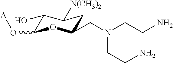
C1(O)C(O[A])OC(CN(CCN)CCN)CC1[N(CH3)2]
